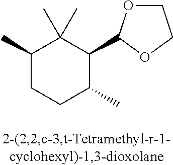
C1(C)CCC(C)C(C2OCCO2)C1(C)C
